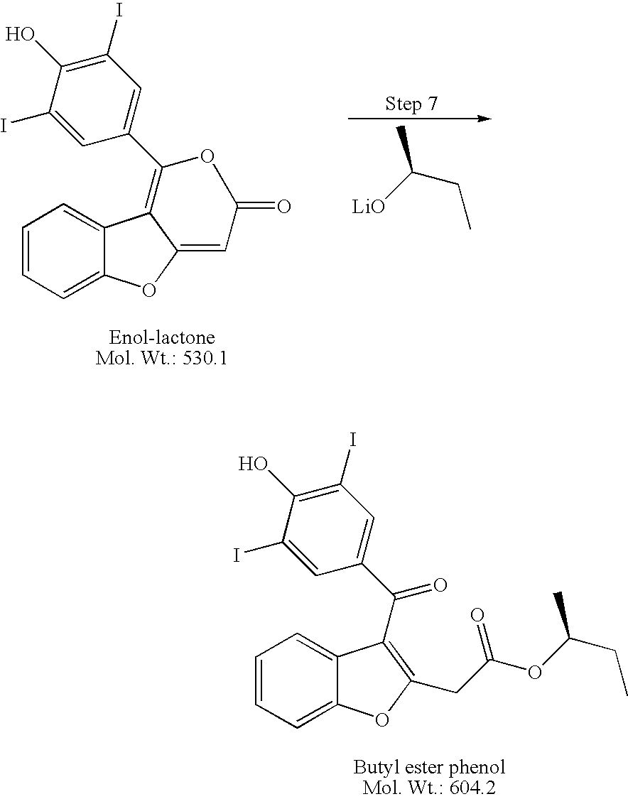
C1=CC=C2C(=C1)C1=C(C3=CC(I)=C(O)C(I)=C3)OC(=O)C=C1O2.[LiO]C(CC)C.C1=CC=C2C(=C1)C(C(=O)C1=CC(I)=C(O)C(I)=C1)=C(CC(OC(CC)C)=O)O2
